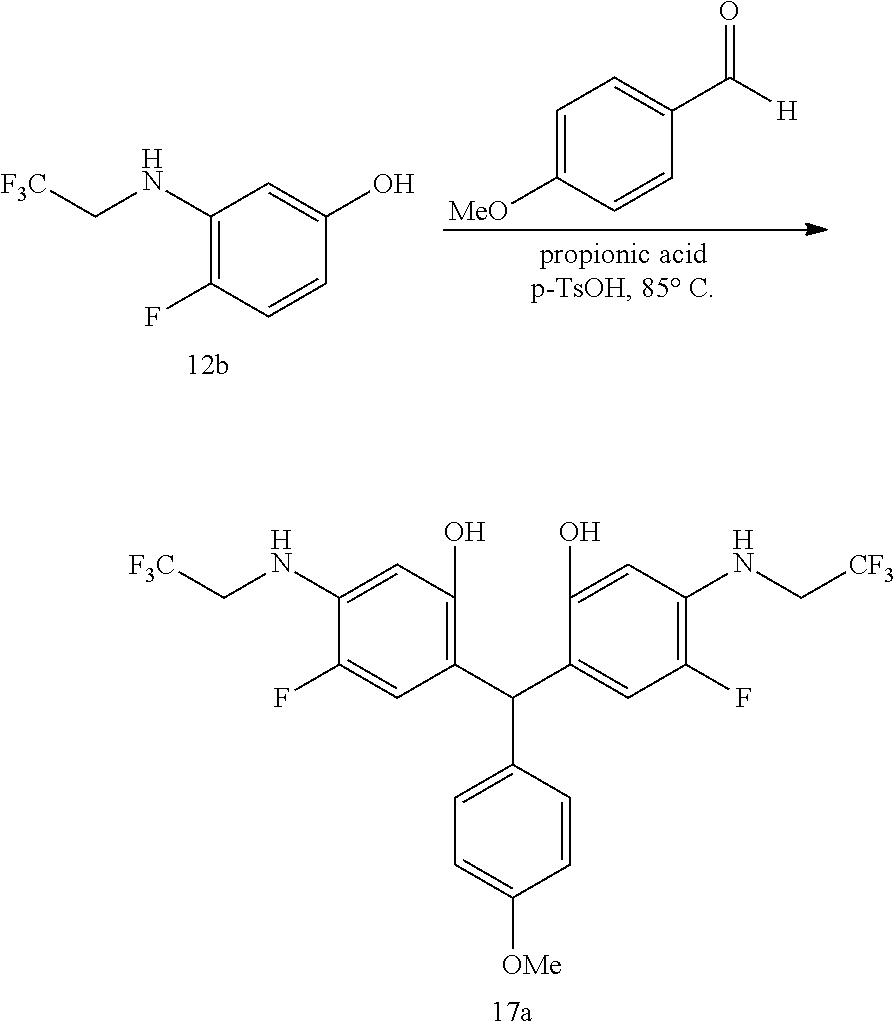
C1=C([MeO])C=CC(C([H])=O)=C1.C1(NC[F3C])=C(F)C=CC(O)=C1.C1(NC[F3C])=CC(O)=C(C(C2=CC(F)=C(NC[CF3])C=C2O)C2=CC=C([OMe])C=C2)C=C1F
